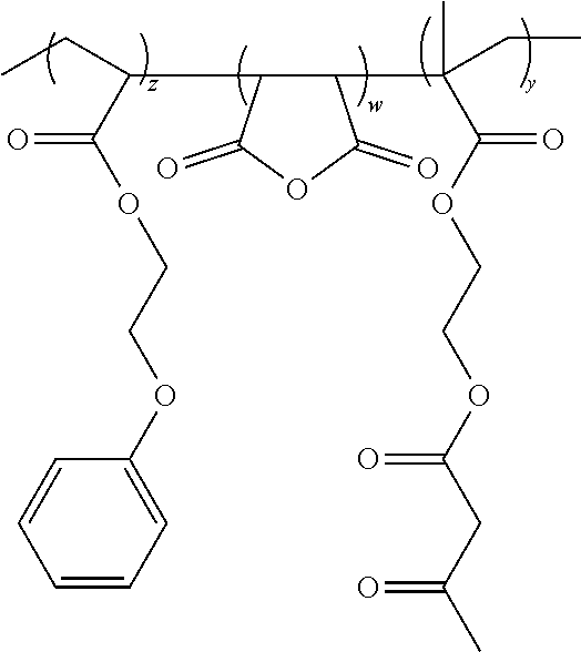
CCC(C1C(C(CC)(C)C(OCCOC(CC(C)=O)=O)=O)C(=O)OC1=O)C(OCCOC1=CC=CC=C1)=O
